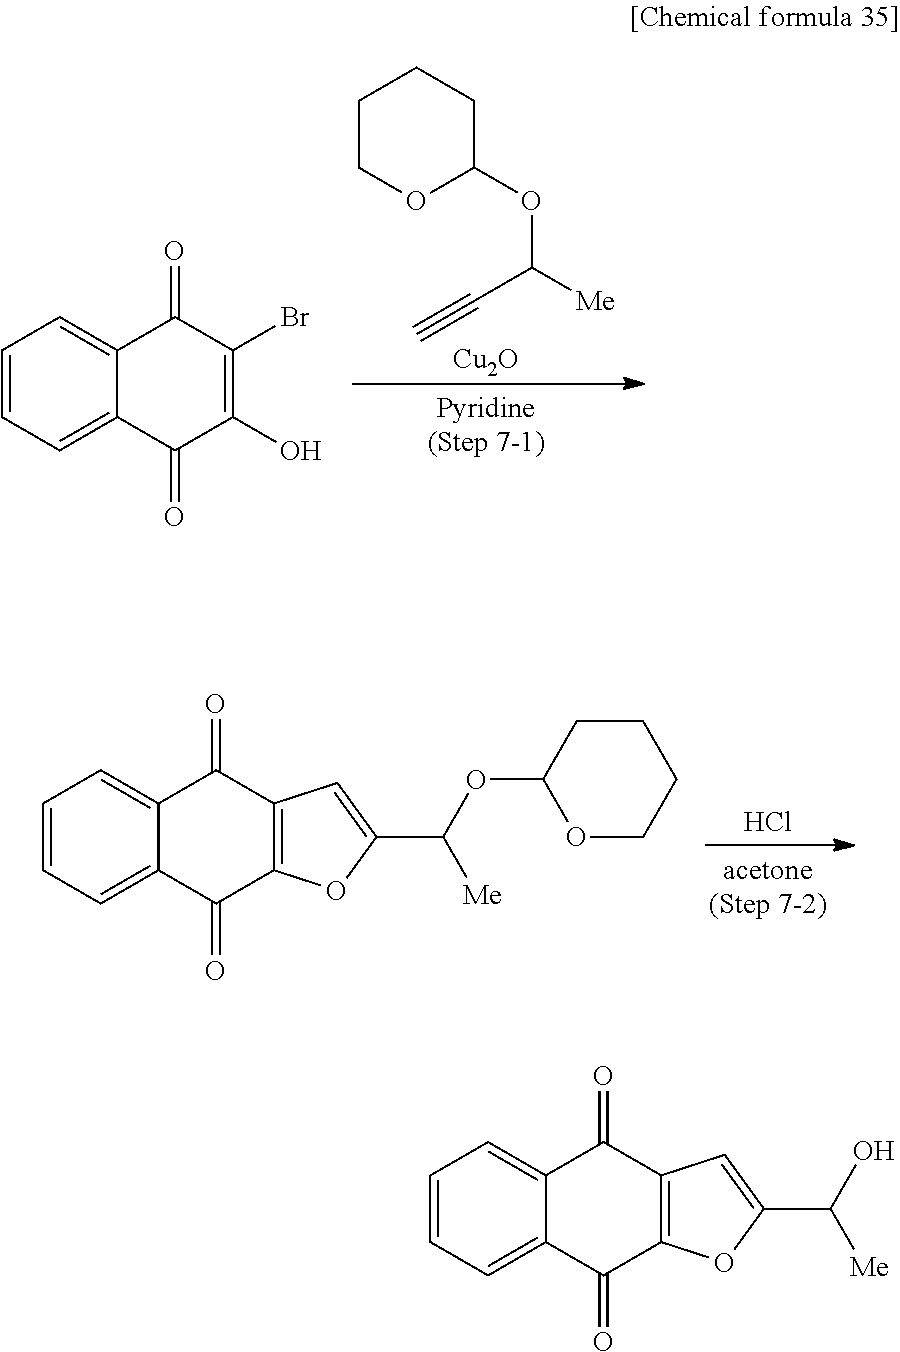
C1=CC=C2C(=C1)C(=O)C1=C(C2=O)OC(C(O)[Me])=C1.C1=CC=C2C(=C1)C(=O)C(Br)=C(O)C2=O.C([Me])(C#C)OC1CCCCO1.[Cu2O].C1=CC=C2C(=C1)C(=O)C1=C(C2=O)OC(C(OC2OCCCC2)[Me])=C1.Cl
